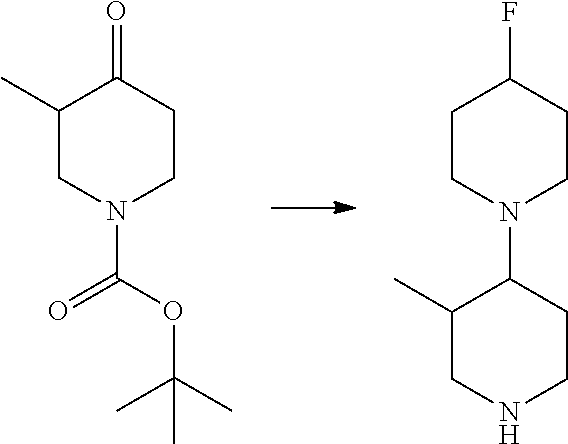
C1(C)CN(C(OC(C)(C)C)=O)CCC1=O.C1CN(C2C(C)CNCC2)CCC1F
